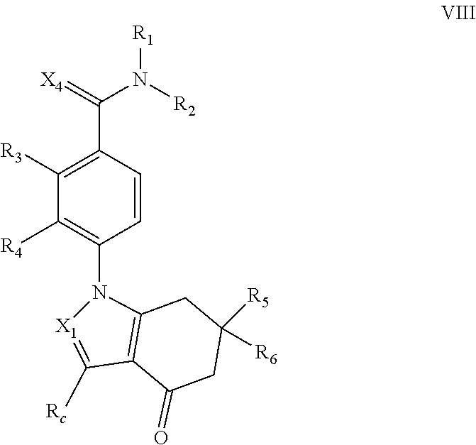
C1([R3])=C(C(=[X4])N([R2])[R1])C=CC(N2[X1]=C([Rc])C3=C2CC([R5])([R6])CC3=O)=C1[R4]
